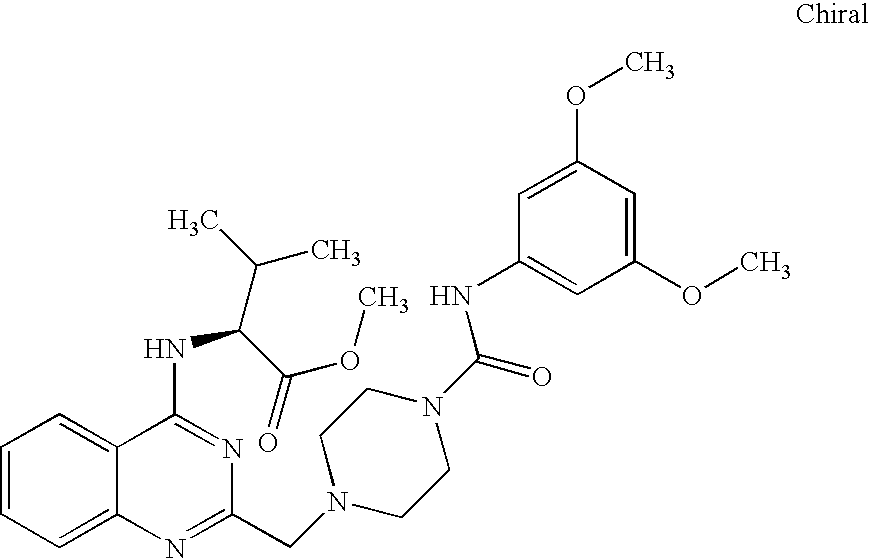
C1=CC=C2C(=C1)C(NC(C(C)C)C(=O)OC)=NC(CN1CCN(C(=O)NC3=CC(OC)=CC(OC)=C3)CC1)=N2
